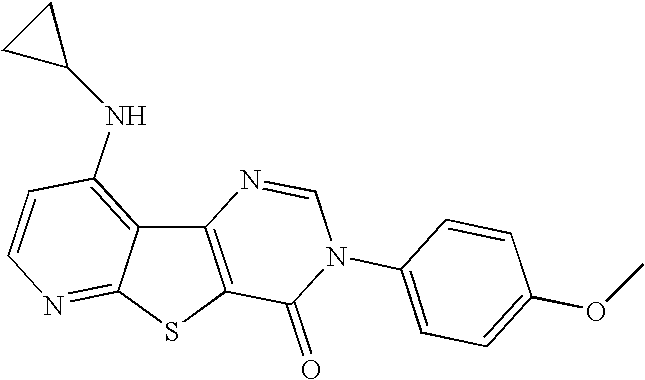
C12=C(SC3=NC=CC(NC4CC4)=C13)C(=O)N(C1=CC=C(OC)C=C1)C=N2
